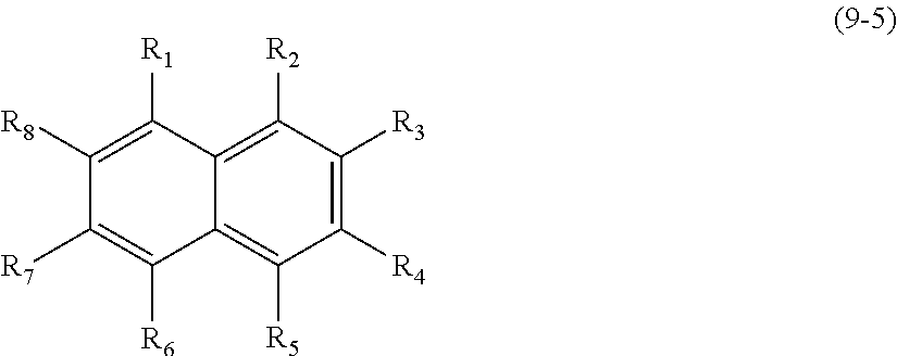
C1([R4])=C([R3])C([R2])=C2C(=C1[R5])C([R6])=C([R7])C([R8])=C2[R1]
